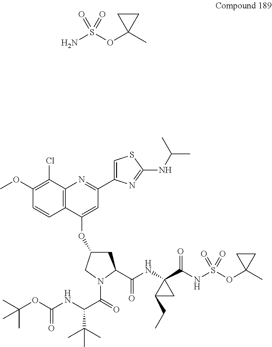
NS(OC1(C)CC1)(=O)=O.C1(OC)=C(Cl)C2=C(C=C1)C(OC1CC(C(=O)NC3(C(NS(OC4(C)CC4)(=O)=O)=O)CC3CC)N(C(C(NC(OC(C)(C)C)=O)C(C)(C)C)=O)C1)=CC(C1=CSC(NC(C)C)=N1)=N2
